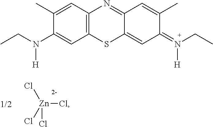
C1(C)=CC2=C(C=C1N(CC)[H])SC1=CC(=N(CC)[H])C(C)=CC1=N2.[Zn](Cl)(Cl)(Cl)Cl
